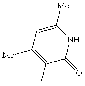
C1(C)=C([Me])C=C([Me])NC1=O
